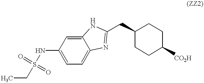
C1(NS(CC)(=O)=O)=CC=C2C(=C1)NC(CC1CCC([CO2H])CC1)=N2
